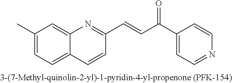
C1(C)=CC=C2C(=C1)N=C(C=CC(C1=CC=NC=C1)=O)C=C2
